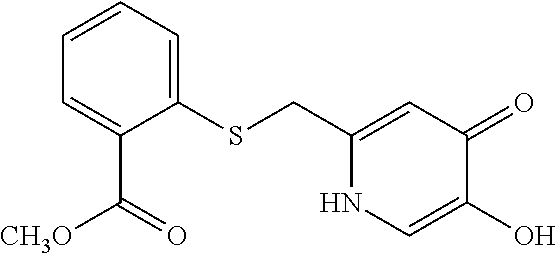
C1(CSC2=CC=CC=C2C([CH3O])=O)=CC(=O)C(O)=CN1
